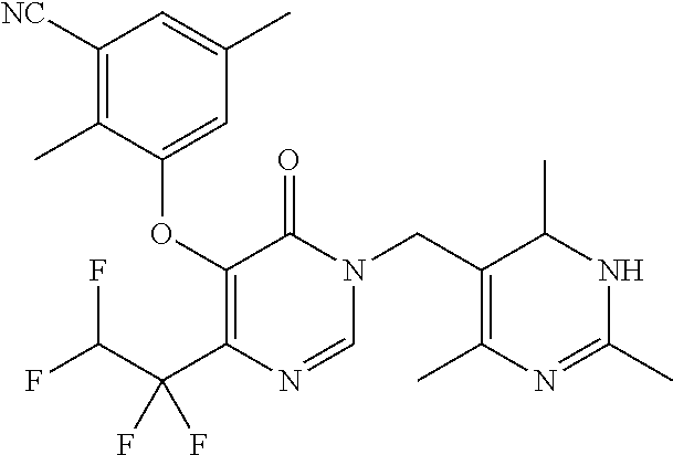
C1([NC])=C(C)C(OC2=C(C(F)(C(F)F)F)N=CN(CC3=C(C)N=C(C)NC3C)C2=O)=CC(C)=C1
